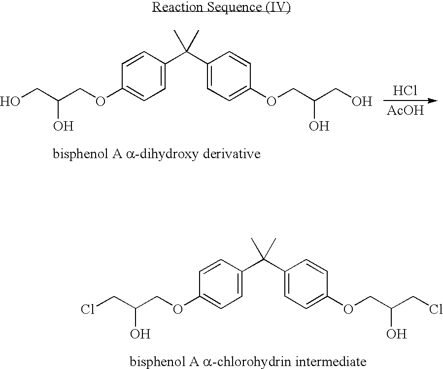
C1=C(C(C2=CC=C(OCC(CO)O)C=C2)(C)C)C=CC(OCC(CO)O)=C1.Cl.[AcOH].C1=C(C(C2=CC=C(OCC(CCl)O)C=C2)(C)C)C=CC(OCC(CCl)O)=C1
